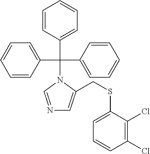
C1(C(C2=CC=CC=C2)(N2C=NC=C2CSC2=CC=CC(Cl)=C2Cl)C2=CC=CC=C2)=CC=CC=C1
